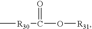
C[R30]C(O[R31])=O
